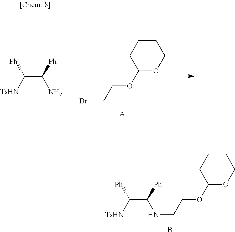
BrCCOC1OCCCC1.[A].C(C([Ph])N)([TsHN])[Ph].B.N(CCOC1OCCCC1)C(C([TsHN])[Ph])[Ph]
